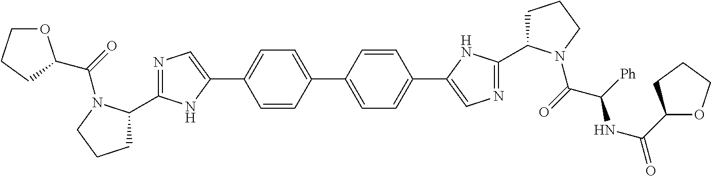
C1C(C2=NC=C(C3=CC=C(C4=CC=C(C5=CN=C(C6CCCN6C(=O)C(NC(=O)C6OCCC6)[Ph])N5)C=C4)C=C3)N2)N(C(=O)C2OCCC2)CC1
